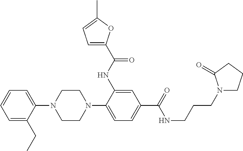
C1=CC=C(CC)C(N2CCN(C3=CC=C(C(=O)NCCCN4CCCC4=O)C=C3NC(C3=CC=C(C)O3)=O)CC2)=C1
